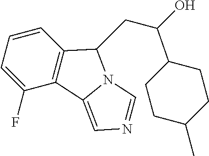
C1=CC=C(F)C2=C1C(CC(O)C1CCC(C)CC1)N1C2=CN=C1
